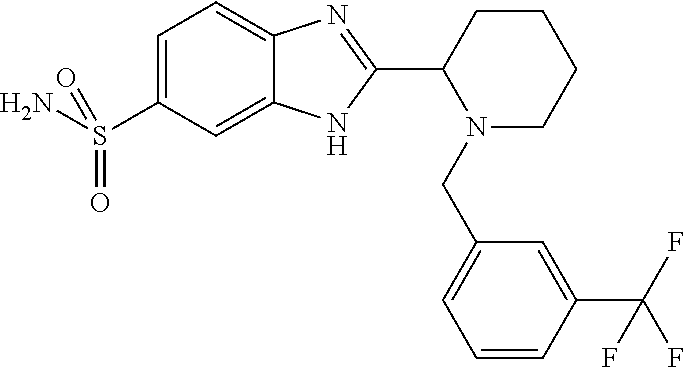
C1=C(S(N)(=O)=O)C=C2C(=C1)N=C(C1N(CC3=CC=CC(C(F)(F)F)=C3)CCCC1)N2
